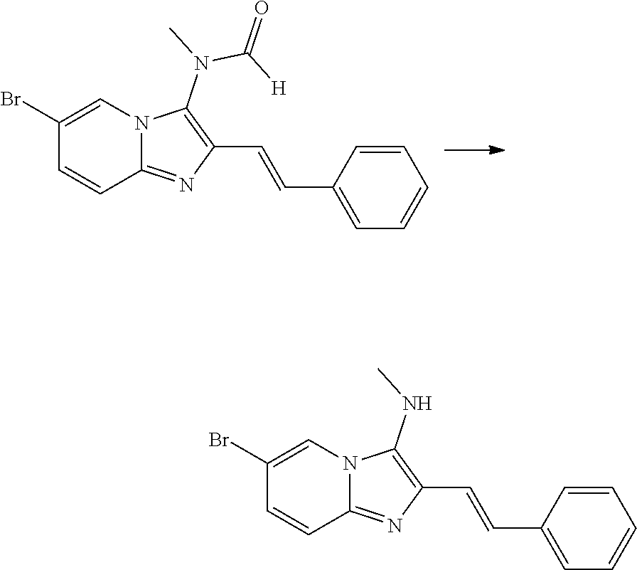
C12=NC(C=CC3=CC=CC=C3)=C(N(C(=O)[H])C)N1C=C(Br)C=C2.C12=NC(C=CC3=CC=CC=C3)=C(NC)N1C=C(Br)C=C2
